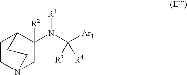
C1CN2CC(N(C([Ar1])([R3])[R4])[R1])([R2])C1CC2
